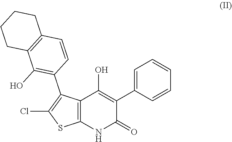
C12=C(NC(=O)C(C3=CC=CC=C3)=C1O)SC(Cl)=C2C1=C(O)C2=C(C=C1)CCCC2
